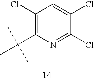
C1=C(Cl)C(Cl)=NC(C(C)(C)C)=C1Cl
